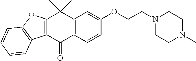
C1(=O)C2=C(C(C)(C)C3=C1C1=C(O3)C=CC=C1)C=C(OCCN1CCN(C)CC1)C=C2
